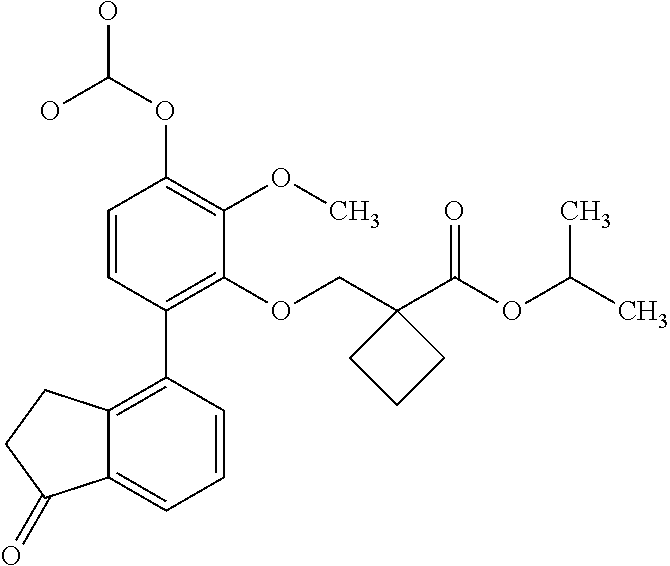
C1=CC(C2=C3C(=CC=C2)C(=O)CC3)=C(OCC2(C(OC(C)C)=O)CCC2)C(OC)=C1OC(O)O
